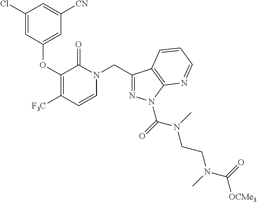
C1(Cl)=CC(OC2=C([F3C])C=CN(CC3=NN(C(=O)N(C)CCN(C(=O)[OCMe3])C)C4=C3C=CC=N4)C2=O)=CC([CN])=C1
